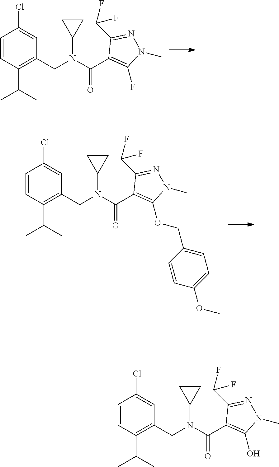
C1=CC(C(C)C)=C(CN(C(C2=C(F)N(C)N=C2C(F)F)=O)C2CC2)C=C1Cl.C1=CC(C(C)C)=C(CN(C(C2=C(OCC3=CC=C(OC)C=C3)N(C)N=C2C(F)F)=O)C2CC2)C=C1Cl.C1=CC(C(C)C)=C(CN(C(C2=C(O)N(C)N=C2C(F)F)=O)C2CC2)C=C1Cl
